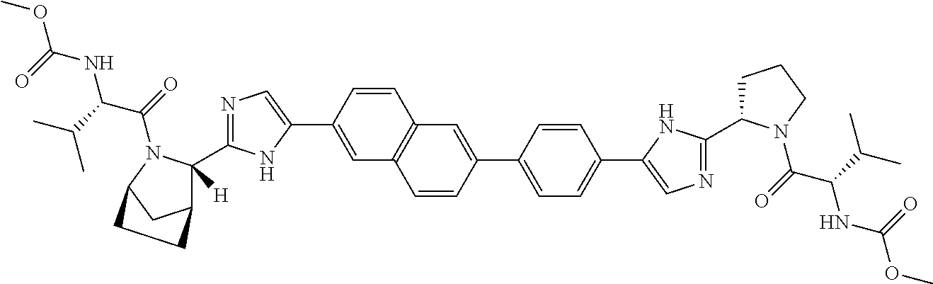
C1=CC(C2=CN=C(C3([H])C4CC(N3C(=O)C(C(C)C)NC(=O)OC)CC4)N2)=CC2=C1C=C(C1=CC=C(C3=CN=C(C4CCCN4C(=O)C(C(C)C)NC(OC)=O)N3)C=C1)C=C2
